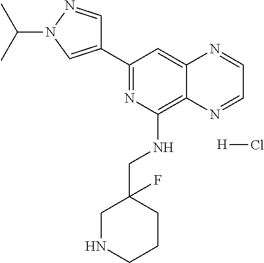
C1(C2=NC(NCC3(F)CNCCC3)=C3C(=C2)N=CC=N3)=CN(C(C)C)N=C1.[H]Cl
